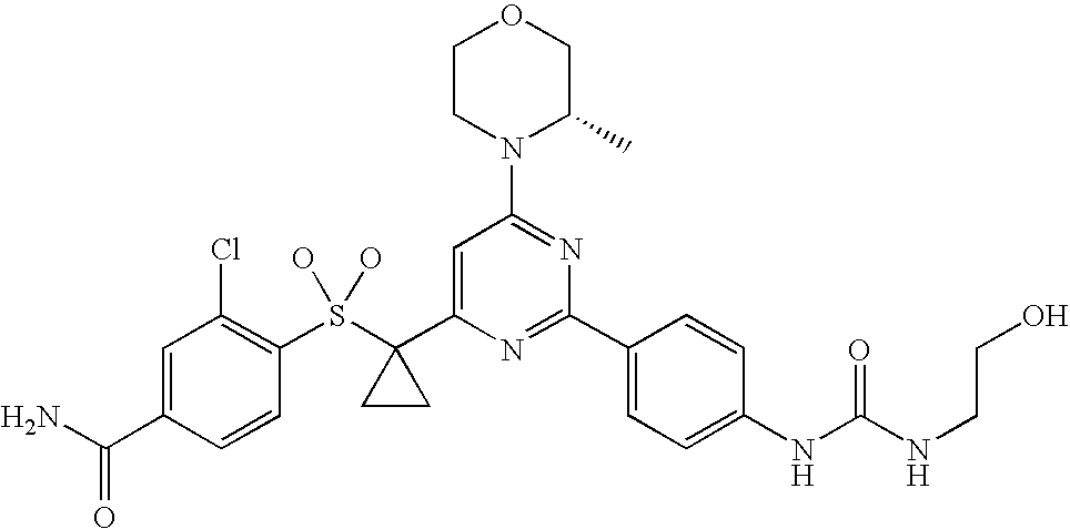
C1CN(C2=NC(C3=CC=C(NC(NCCO)=O)C=C3)=NC(C3(S(C4=C(Cl)C=C(C(N)=O)C=C4)(O)O)CC3)=C2)C(C)CO1
